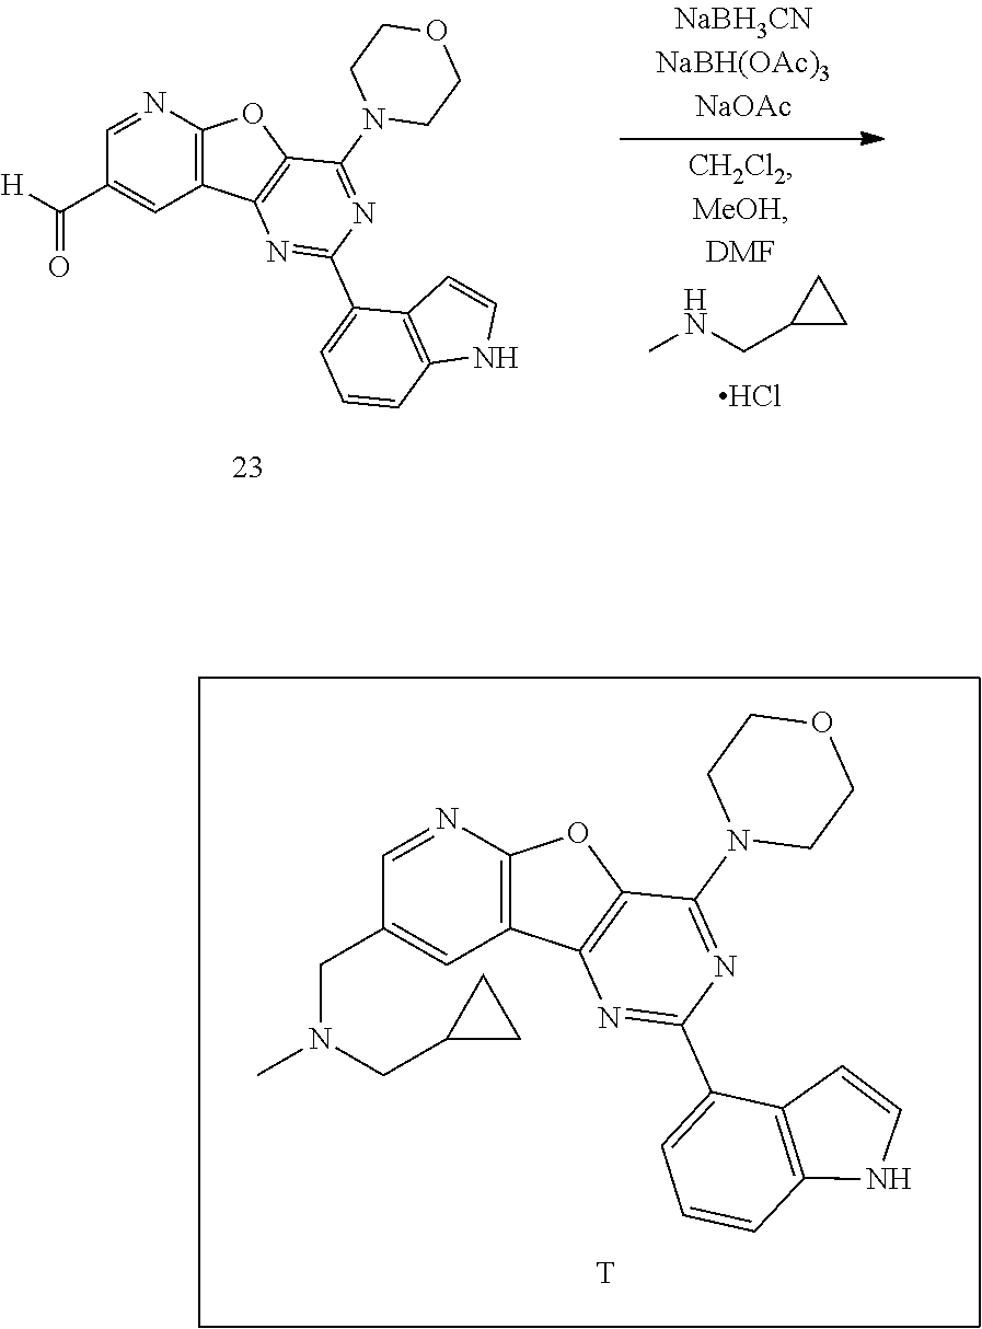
C1=NC2=C(C=C1CN(C)CC1CC1)C1=C(O2)C(N2CCOCC2)=NC(C2=CC=CC3=C2C=CN3)=N1.[T].C1=NC2=C(C=C1C(=O)[H])C1=C(O2)C(N2CCOCC2)=NC(C2=CC=CC3=C2C=CN3)=N1.CNCC1CC1.Cl
